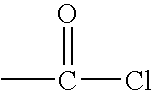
CC(=O)Cl
